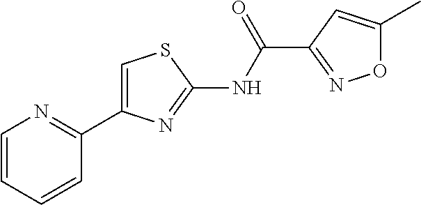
C1(C(=O)NC2=NC(C3=NC=CC=C3)=CS2)=NOC(C)=C1
